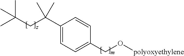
C1(C(CC(C)(C)C)(C)C)=CC=C(CO[polyoxyethylene])C=C1
